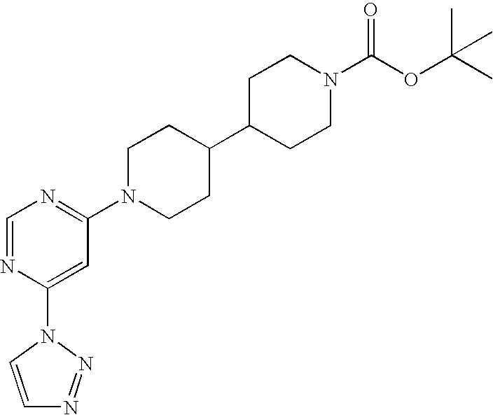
C1=NC(N2C=CN=N2)=CC(N2CCC(C3CCN(C(OC(C)(C)C)=O)CC3)CC2)=N1
